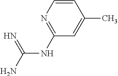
C(NC1=NC=CC(C)=C1)(N)=N
